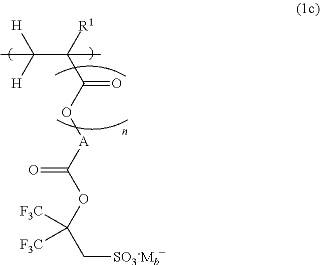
CC([H])([H])C([R1])(C(O[A]C(OC(C[SO3-Mb+])([F3C])[F3C])=O)=O)C
